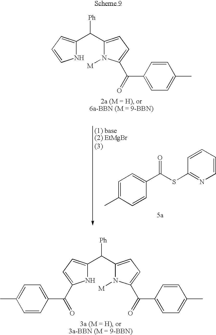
N1([M])C(C(=O)C2=CC=C(C)C=C2)=CC=C1C(C1=CC=C(C(=O)C2=CC=C(C)C=C2)N1)[Ph].N1([M])C(C(=O)C2=CC=C(C)C=C2)=CC=C1C(C1=CC=CN1)[Ph].C1=C(C)C=CC(C(SC2=NC=CC=C2)=O)=C1
